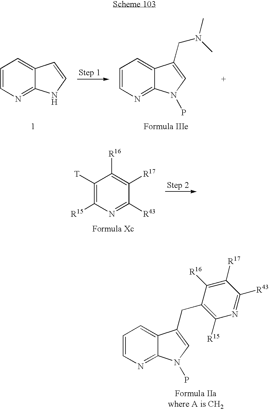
C1=CN=C2C(=C1)C=CN2.C1=CN=C2C(=C1)C(CN(C)C)=CN2P.C1([T])=C([R15])N=C([R43])C([R17])=C1[R16].C1=CN=C2C(=C1)C(CC1=C([R15])N=C([R43])C([R17])=C1[R16])=CN2P
